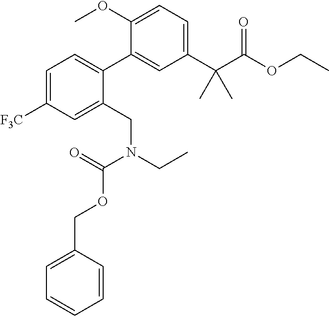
C1(C(C(OCC)=O)(C)C)=CC=C(OC)C(C2=CC=C([F3C])C=C2CN(CC)C(=O)OCC2=CC=CC=C2)=C1
